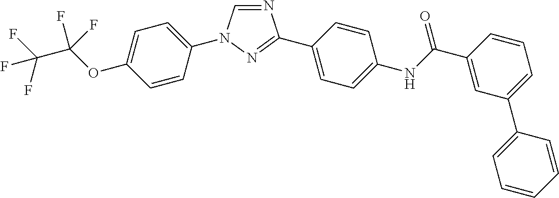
N1=CN(C2=CC=C(OC(F)(C(F)(F)F)F)C=C2)N=C1C1=CC=C(NC(C2=CC(C3=CC=CC=C3)=CC=C2)=O)C=C1
